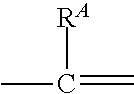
CC(=C)[RA]
